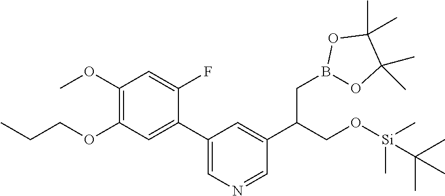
C1(OC)=C(OCCC)C=C(C2=CN=CC(C(CO[Si](C)(C)C(C)(C)C)CB3OC(C)(C)C(C)(C)O3)=C2)C(F)=C1
